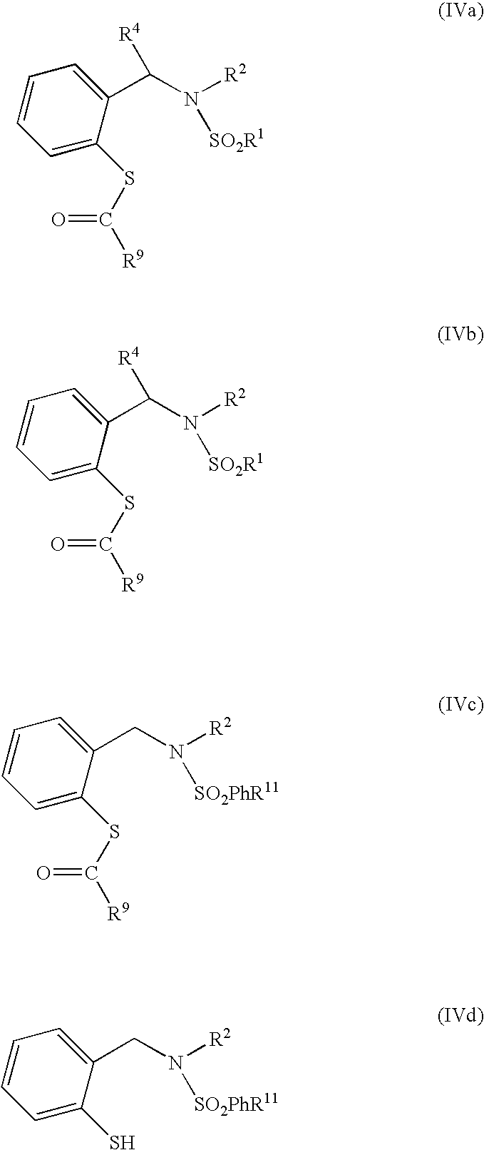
C1=C(SC([R9])=O)C(C(N([R2])[SO2R1])[R4])=CC=C1.C1=C(SC([R9])=O)C(C(N([R2])[SO2R1])[R4])=CC=C1.C1=C(SC([R9])=O)C(CN([R2])[SO2PhR11])=CC=C1.C1=C(S)C(CN([R2])[SO2PhR11])=CC=C1
